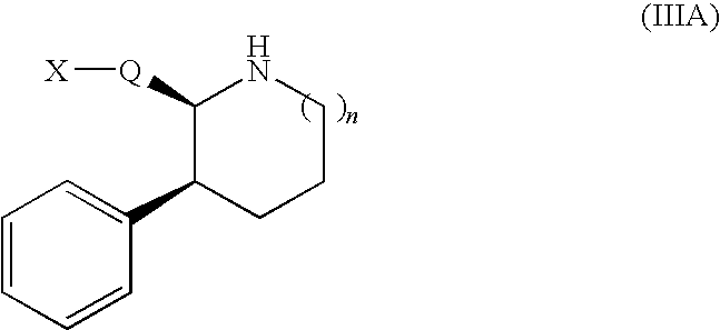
C1=CC=CC(C2CCCNC2[Q][X])=C1
